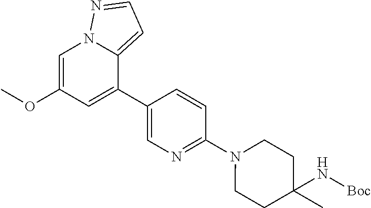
C1(C2=CC(OC)=CN3C2=CC=N3)=CN=C(N2CCC(N[Boc])(C)CC2)C=C1
